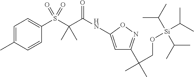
C1(S(C(C(NC2=CC(C(CO[Si](C(C)C)(C(C)C)C(C)C)(C)C)=NO2)=O)(C)C)(=O)=O)=CC=C(C)C=C1
